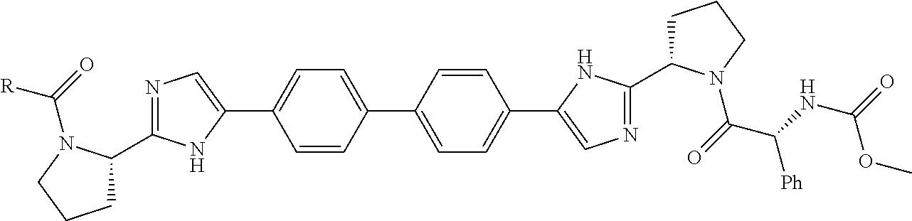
C1C(C2=NC=C(C3=CC=C(C4=CC=C(C5=CN=C(C6CCCN6C(=O)C(NC(=O)OC)[Ph])N5)C=C4)C=C3)N2)N(C(=O)[R])CC1
